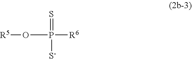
[R5]OP([R6])(=S)[S-]
